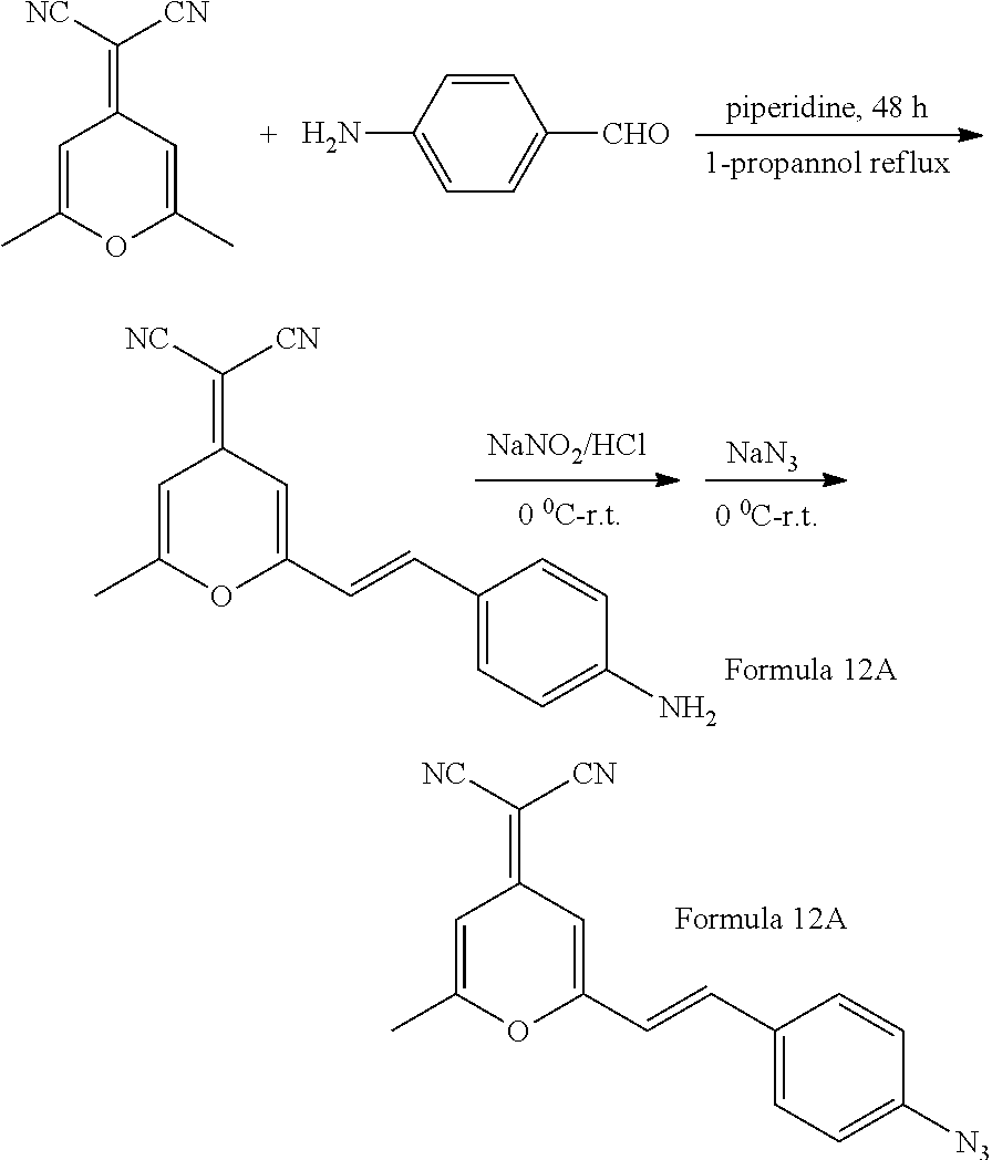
C1=C(C)OC(C)=CC1=C([CN])[NC].NC1=CC=C([CHO])C=C1.C1=C(C)OC(C=CC2=CC=C(N)C=C2)=CC1=C([CN])[NC].[NaN3].C1=C(C)OC(C=CC2=CC=C([N3])C=C2)=CC1=C([CN])[NC]
